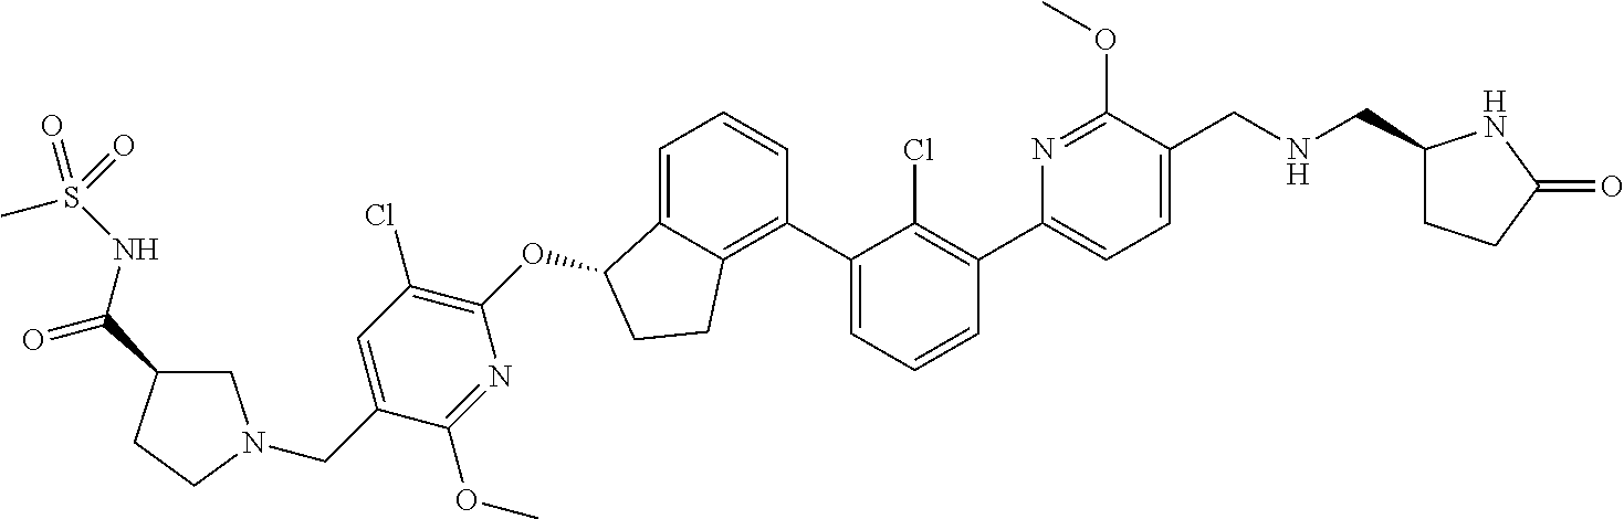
C1=C(C2=C(Cl)C(C3=C4C(=CC=C3)C(OC3=C(Cl)C=C(CN5CC(C(NS(C)(=O)=O)=O)CC5)C(OC)=N3)CC4)=CC=C2)N=C(OC)C(CNCC2CCC(=O)N2)=C1
